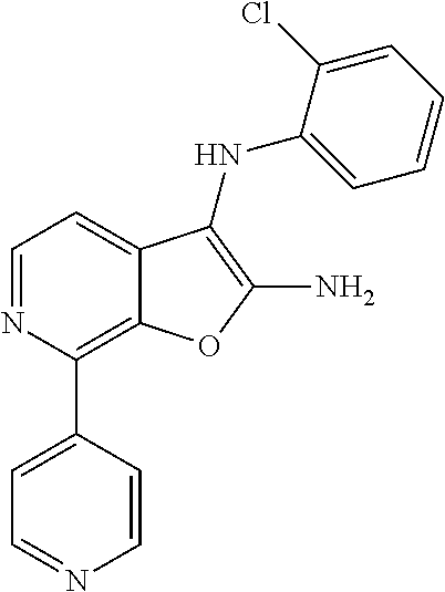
C12=C(C3=CC=NC=C3)N=CC=C1C(NC1=CC=CC=C1Cl)=C(N)O2
